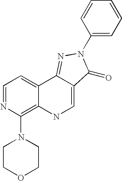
C1=NC(N2CCOCC2)=C2C(=C1)C1=NN(C3=CC=CC=C3)C(=O)C1=CN2
